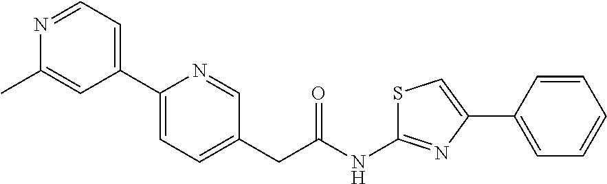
C1(C2=CC=C(CC(NC3=NC(C4=CC=CC=C4)=CS3)=O)C=N2)=CC=NC(C)=C1
